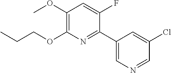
C1(OC)=C(OCCC)N=C(C2=CN=CC(Cl)=C2)C(F)=C1
